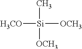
[H3CO][Si]([OCH3])(C)[OCH3]
